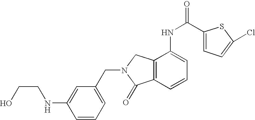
C1=CC=C(CN2C(=O)C3=C(C2)C(NC(=O)C2=CC=C(Cl)S2)=CC=C3)C=C1NCCO
